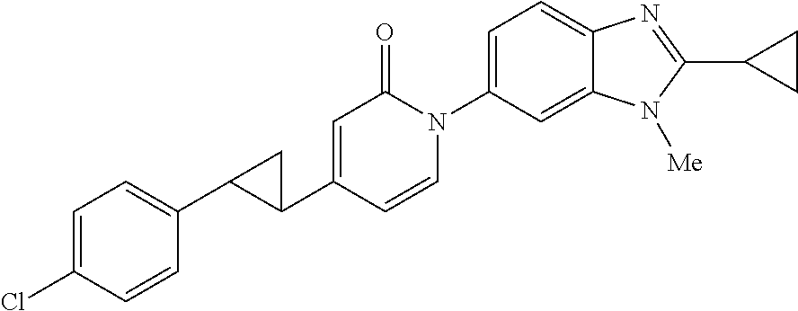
C1(C2=CC=C(Cl)C=C2)C(C2=CC(=O)N(C3=CC=C4C(=C3)N([Me])C(C3CC3)=N4)C=C2)C1
